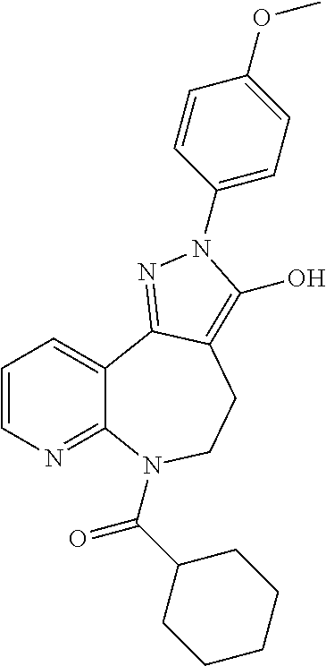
C1=CN=C2C(=C1)C1=NN(C3=CC=C(OC)C=C3)C(O)=C1CCN2C(=O)C1CCCCC1
